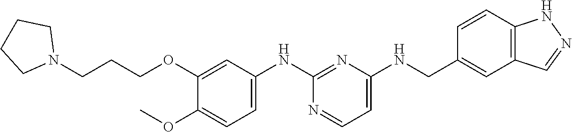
C1(NCC2=CC3=C(C=C2)NN=C3)=CC=NC(NC2=CC=C(OC)C(OCCCN3CCCC3)=C2)=N1
